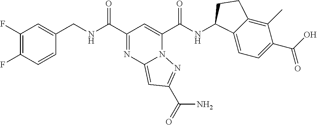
C1(F)=C(F)C=CC(CNC(C2=NC3=CC(C(=O)N)=NN3C(C(NC3C4=CC=C(C(O)=O)C(C)=C4CC3)=O)=C2)=O)=C1
